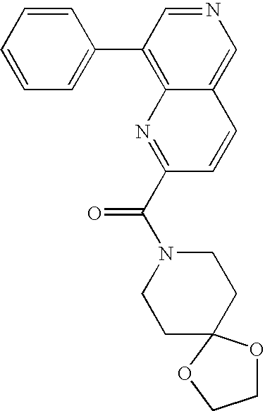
C1=C(C2=C3C(=CN=C2)C=CC(C(N2CCC4(CC2)OCCO4)=O)=N3)C=CC=C1
